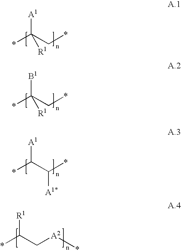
*C(C*)([A1])[R1].*C(C*)([B1])[R1].*C(C(*)[A1*])[A1].*C(C[A2]*)[R1]
